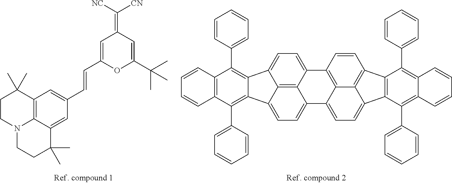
C1=C(C=CC2=CC3=C4C(=C2)C(C)(C)CCN4CCC3(C)C)OC(C(C)(C)C)=CC1=C([NC])[CN].C12=C3C4=CC=C1C1=C(C5=CC=CC=C5)C5=C(C(C6=CC=CC=C6)=C1C2=CC=C3C1=CC=C2C3=C(C=CC4=C13)C1=C2C(C2=CC=CC=C2)=C2C(=C1C1=CC=CC=C1)C=CC=C2)C=CC=C5
